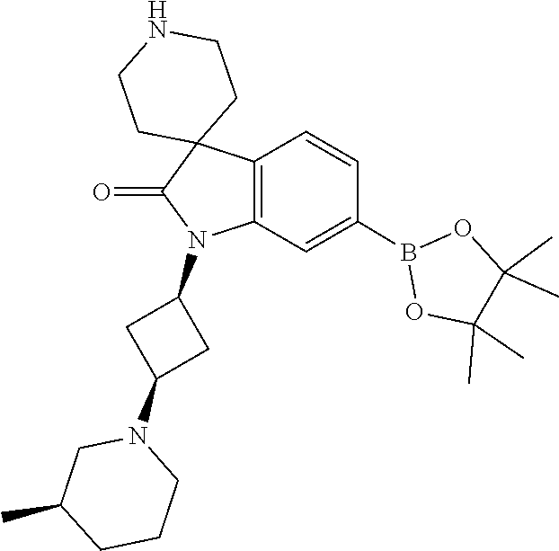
C1(C)(C)C(C)(C)OB(C2=CC3=C(C=C2)C2(C(=O)N3C3CC(N4CC(C)CCC4)C3)CCNCC2)O1
